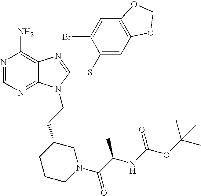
N1=CN=C2C(=C1N)N=C(SC1=CC3=C(C=C1Br)OCO3)N2CCC1CCCN(C(C(NC(OC(C)(C)C)=O)C)=O)C1
